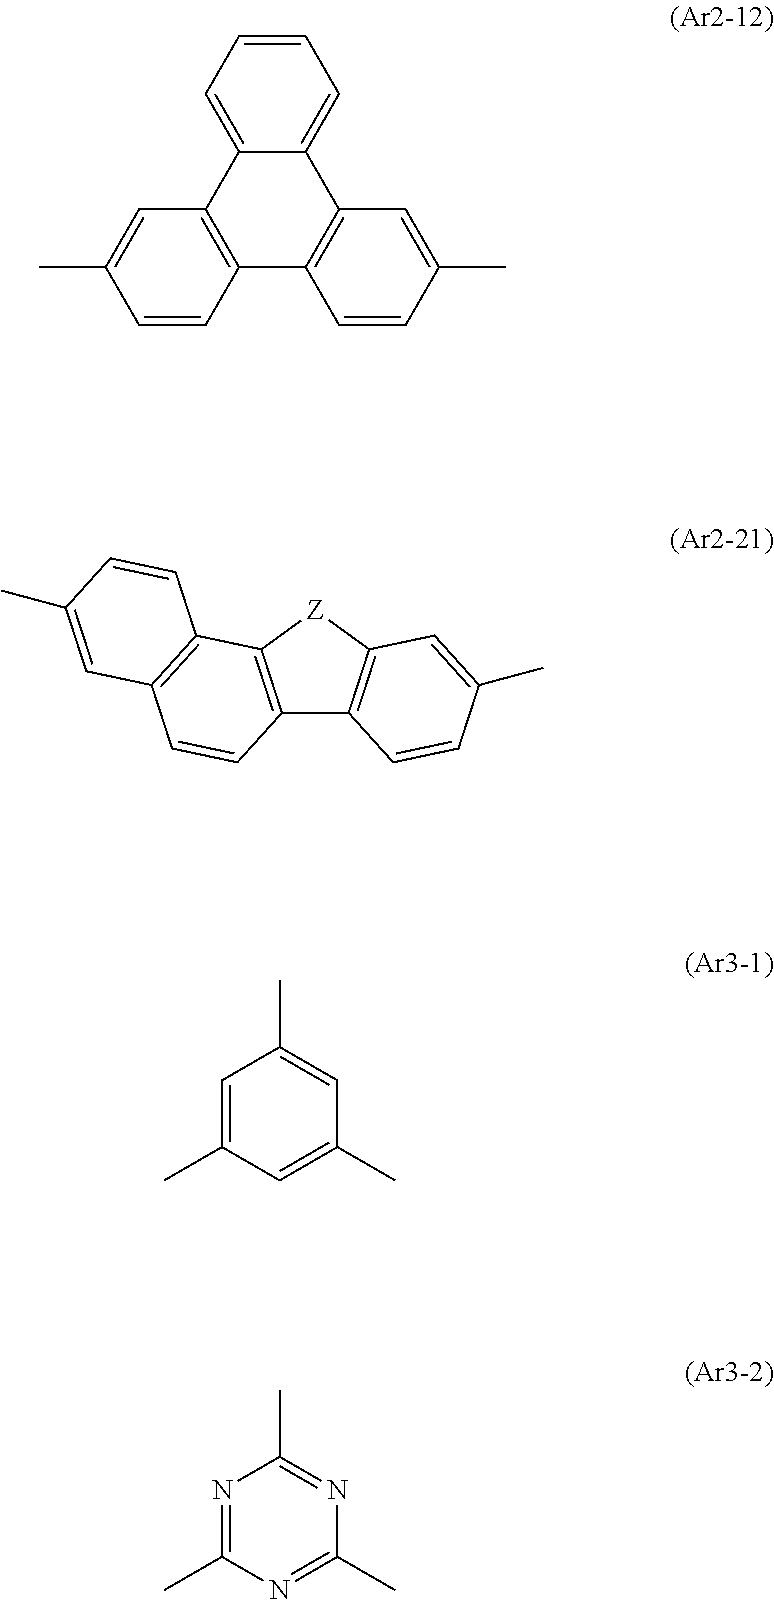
C1=CC=C2C(=C1)C1=C(C3=C2C=C(C)C=C3)C=CC(C)=C1.C12=C([Z]C3=C1C=CC(C)=C3)C1=C(C=C2)C=C(C)C=C1.C1=C(C)C=C(C)C=C1C.N1=C(C)N=C(C)N=C1C
